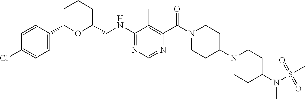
C1=C(C2OC(CNC3=NC=NC(C(=O)N4CCC(N5CCC(N(S(=O)(=O)C)C)CC5)CC4)=C3C)CCC2)C=CC(Cl)=C1
